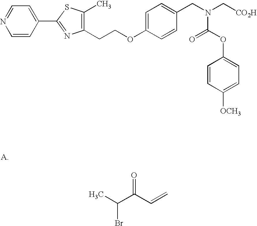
C1=CC(C2=NC(CCOC3=CC=C(CN(C[CO2H])C(OC4=CC=C([OCH3])C=C4)=O)C=C3)=C(C)S2)=CC=N1.CC(C(C=C)=O)Br
